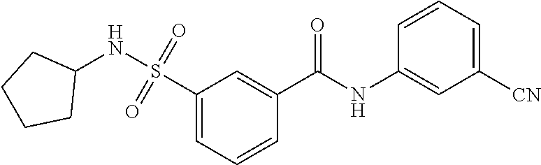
C1(S(=O)(=O)NC2CCCC2)=CC=CC(C(NC2=CC([CN])=CC=C2)=O)=C1
